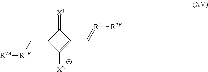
C1(=[X1])C(=C[R1B][R2A])C([X2])=C1C=[R1A][R2B]
